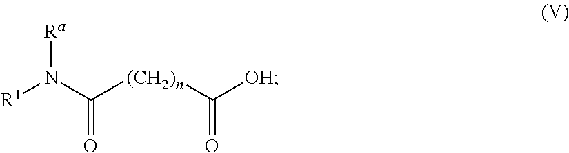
[Ra]N(C([(CH2)n]C([OH])=O)=O)[R1]
